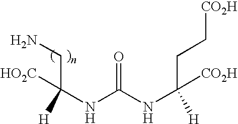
C(C([HO2C])(NC(NC(CC[CO2H])([H])[CO2H])=O)[H])N
